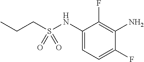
C1(NS(CCC)(=O)=O)=CC=C(F)C(N)=C1F
